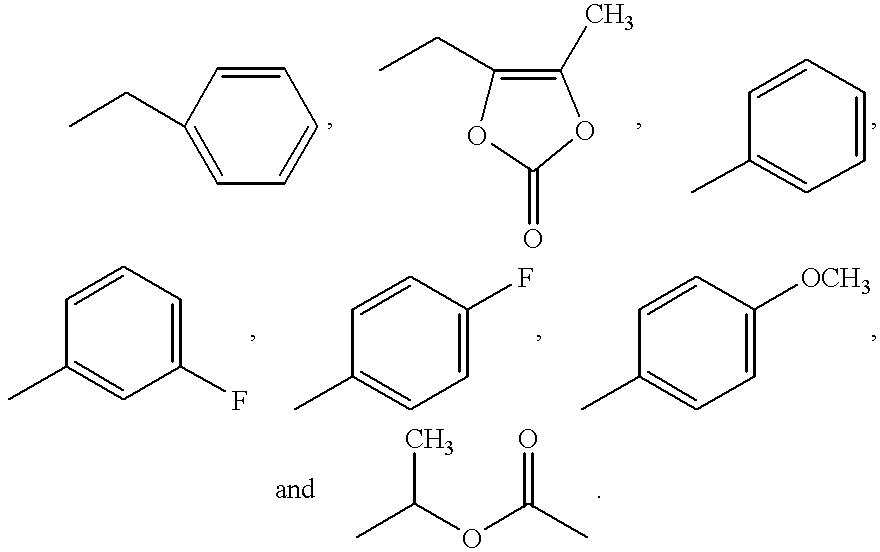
CC(OC(C)=O)C.C1(CC)=CC=CC=C1.C1(CC)=C(C)OC(=O)O1.C1(C)=CC=CC=C1.C1(C)=CC(F)=CC=C1.C1(C)=CC=C(F)C=C1.C1(C)=CC=C([OCH3])C=C1
